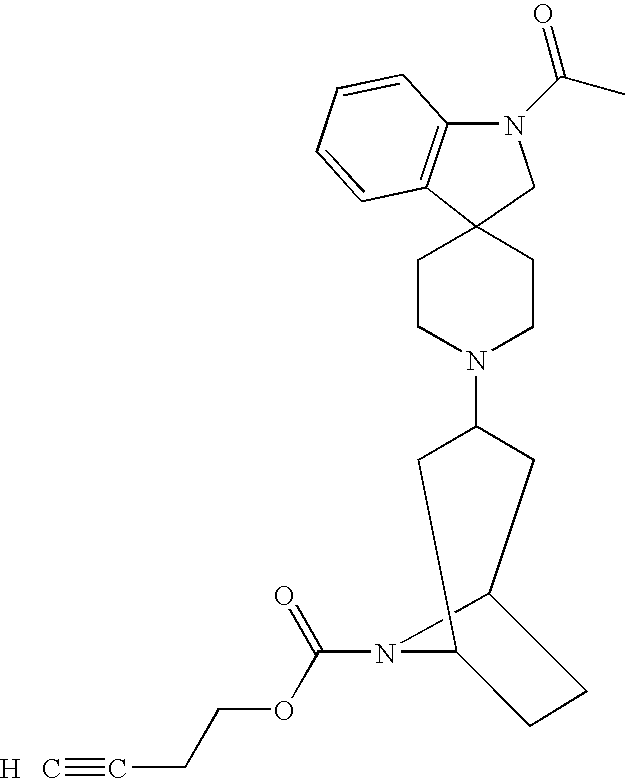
C12(CCN(C3CC4CCC(C3)N4C(OCCC#C)=O)CC1)C1=C(N(C(C)=O)C2)C=CC=C1.[H]
